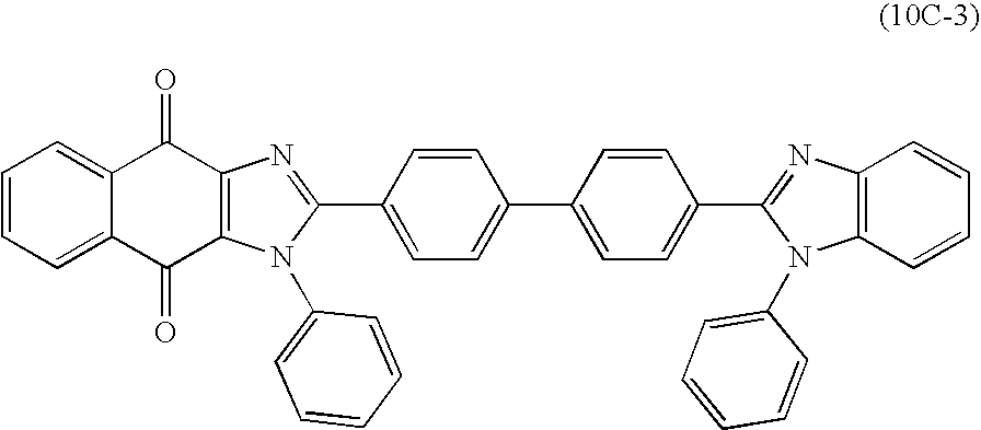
C1=CC=C2C(=C1)C(=O)C1=C(C2=O)N(C2=CC=CC=C2)C(C2=CC=C(C3=CC=C(C4=NC5=C(N4C4=CC=CC=C4)C=CC=C5)C=C3)C=C2)=N1
